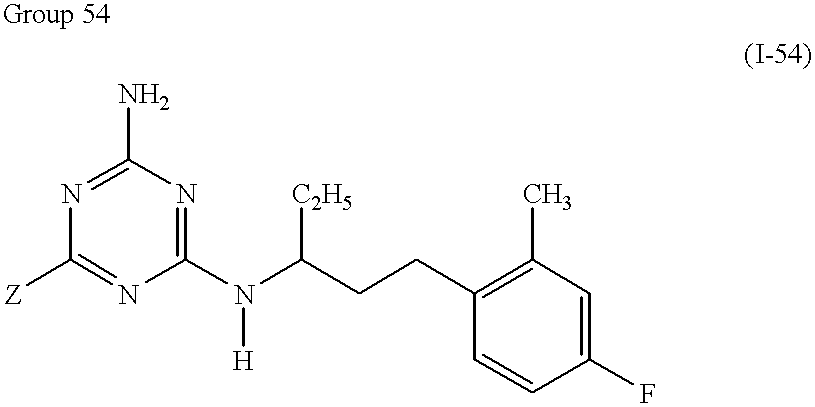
C1(N)=NC([Z])=NC(N(C(CCC2=C(C)C=C(F)C=C2)[C2H5])[H])=N1
